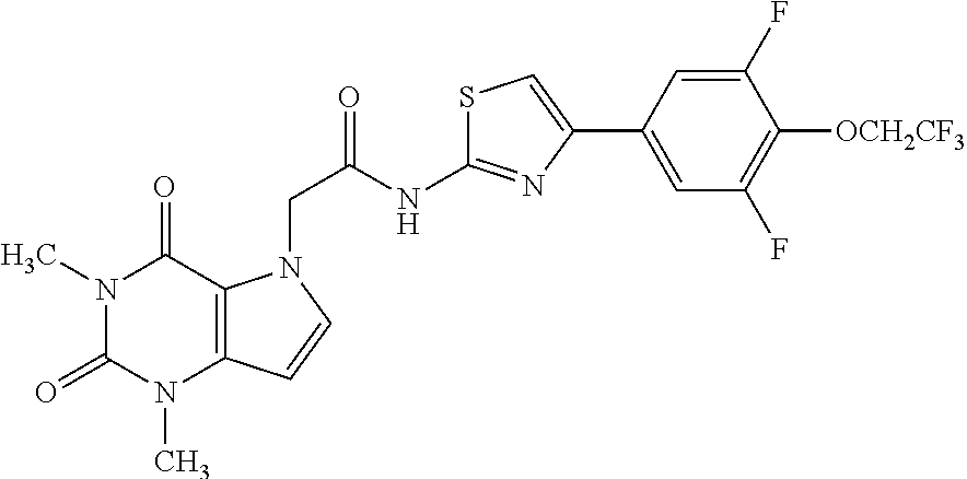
C1=C(C2=CSC(NC(CN3C4=C(C=C3)N(C)C(=O)N(C)C4=O)=O)=N2)C=C(F)C([OCH2CF3])=C1F
